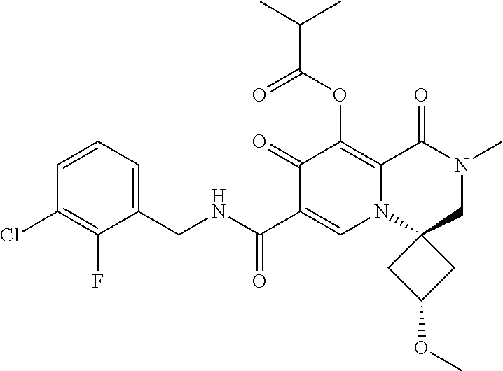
C1=CC=C(CNC(C2=CN3C(=C(OC(C(C)C)=O)C2=O)C(=O)N(C)CC32CC(OC)C2)=O)C(F)=C1Cl
